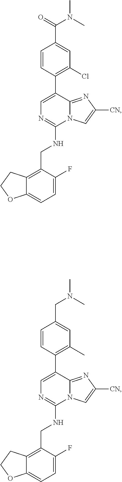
C1=C(F)C(CNC2=NC=C(C3=C(Cl)C=C(C(N(C)C)=O)C=C3)C3=NC([CN])=CN23)=C2C(=C1)OCC2.C1=C(F)C(CNC2=NC=C(C3=C(C)C=C(CN(C)C)C=C3)C3=NC([CN])=CN23)=C2C(=C1)OCC2
